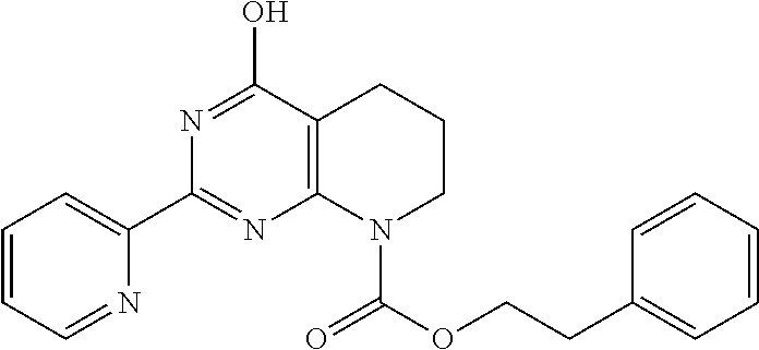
C12=C(C(O)=NC(C3=CC=CC=N3)=N1)CCCN2C(OCCC1=CC=CC=C1)=O
